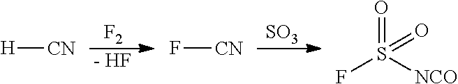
[F2].[- HF].[SO3].[H][CN].F[CN].FS([NCO])(=O)=O
